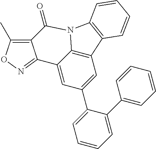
C1=C2C3=C(C=C1C1=CC=CC=C1C1=CC=CC=C1)C1=C(N3C(=O)C3=C(C)ON=C23)C=CC=C1
